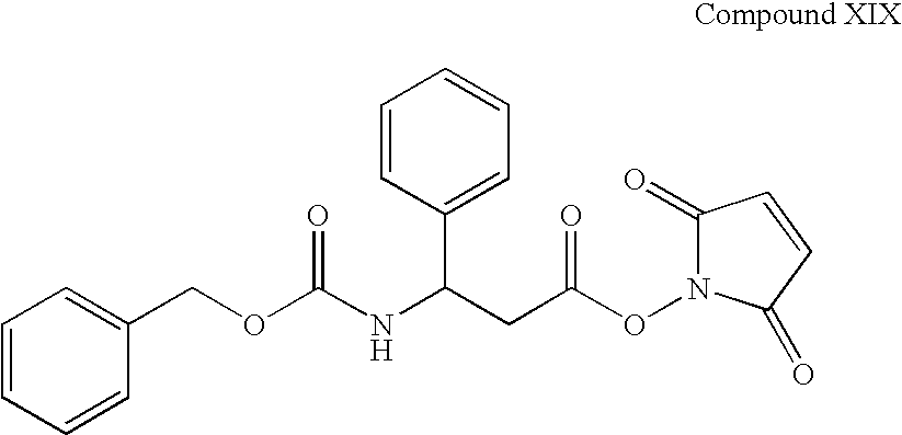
C1(COC(NC(CC(ON2C(=O)C=CC2=O)=O)C2=CC=CC=C2)=O)=CC=CC=C1
